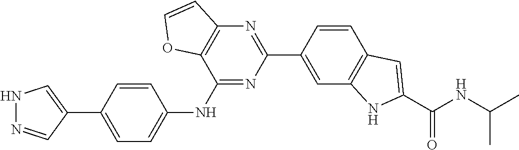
N1=C(NC2=CC=C(C3=CNN=C3)C=C2)C2=C(N=C1C1=CC3=C(C=C1)C=C(C(NC(C)C)=O)N3)C=CO2
